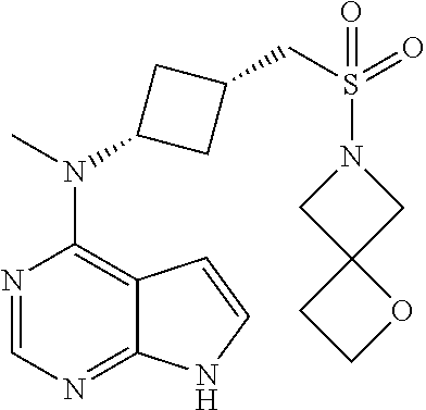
N1=CN=C2C(=C1N(C)C1CC(CS(N3CC4(C3)CCO4)(=O)=O)C1)C=CN2
